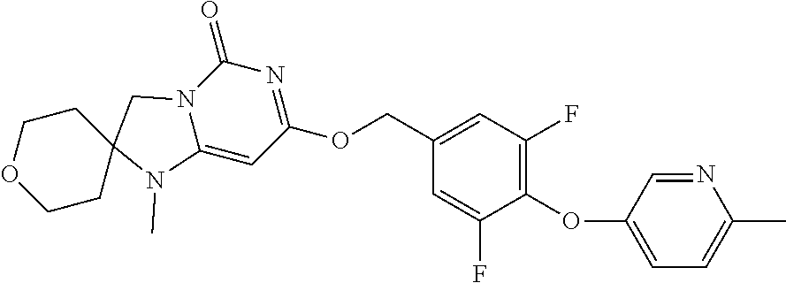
O(CC1=CC(F)=C(OC2=CC=C(C)N=C2)C(F)=C1)C1=NC(=O)N2C(=C1)N(C)C1(C2)CCOCC1
